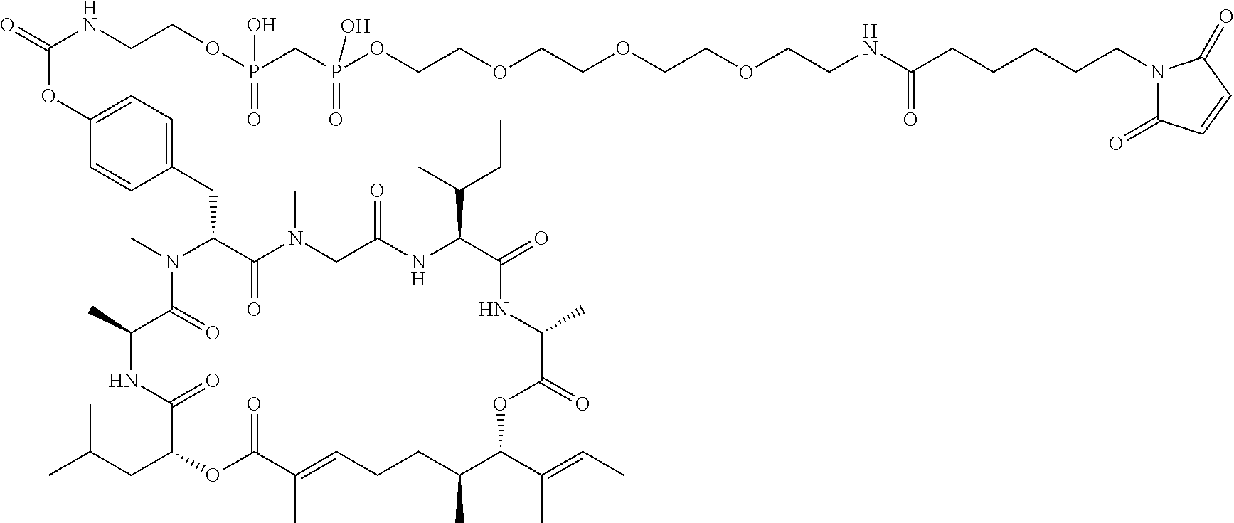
CN1C(CC2=CC=C(OC(=O)NCCOP(O)(=O)CP(OCCOCCOCCOCCNC(CCCCCN3C(=O)C=CC3=O)=O)(O)=O)C=C2)C(=O)N(C)CC(=O)NC(C(C)CC)C(=O)NC(C)C(=O)OC(C(C)=CC)C(C)CCC=C(C)C(=O)OC(CC(C)C)C(=O)NC(C)C1=O
